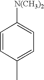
C1=CC(C)=CC=C1[N(CH3)2]
